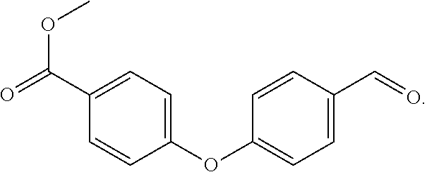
O=C(C1=CC=C(OC2=CC=C(C=O)C=C2)C=C1)OC
